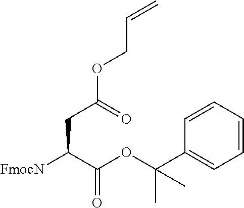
[FmocN]C(C(OC(C1=CC=CC=C1)(C)C)=O)CC(OCC=C)=O
